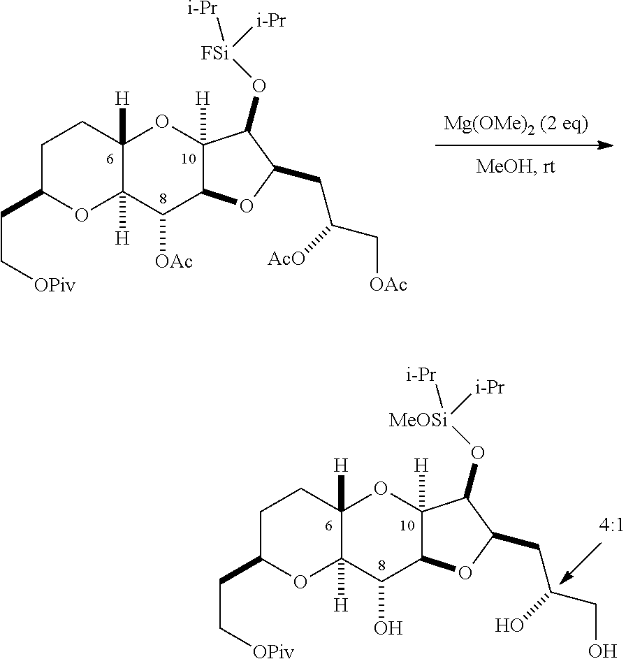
C(CC1OC2([H])C([H])(CC1)OC1([H])C(C2O)OC(CC(O)CO)C1O[MeOSi]([i-Pr])[i-Pr])[OPiv].C(CC1OC2([H])C([H])(CC1)OC1([H])C(C2[OAc])OC(CC([AcO])C[OAc])C1O[FSi]([i-Pr])[i-Pr])[OPiv]
